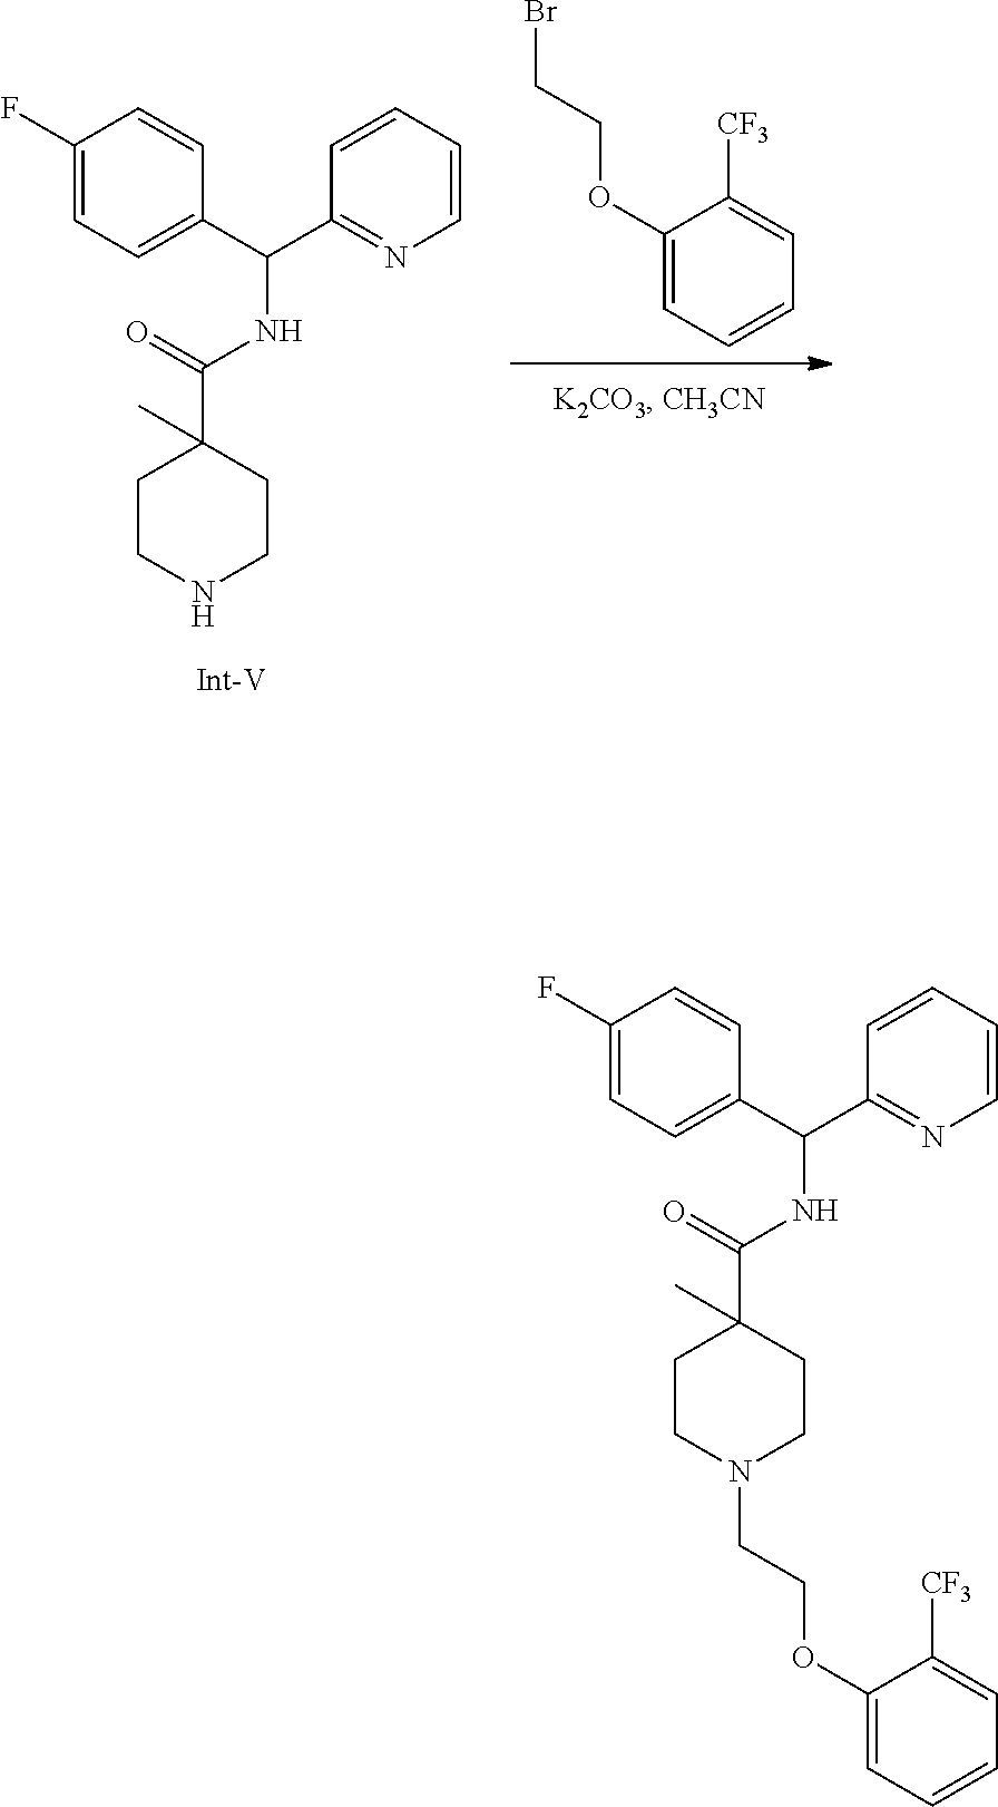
C1(OCCBr)=CC=CC=C1[CF3].C1CNCCC1(C(NC(C1=CC=C(F)C=C1)C1=NC=CC=C1)=O)C.C1CN(CCOC2=CC=CC=C2[CF3])CCC1(C(NC(C1=CC=C(F)C=C1)C1=NC=CC=C1)=O)C
